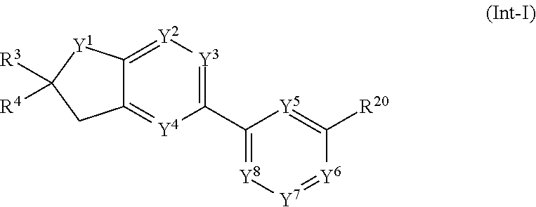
[R3]C1([R4])CC2=[Y4]C(C3=[Y8][Y7]=[Y6]C([R20])=[Y5]3)=[Y3][Y2]=C2[Y1]1
